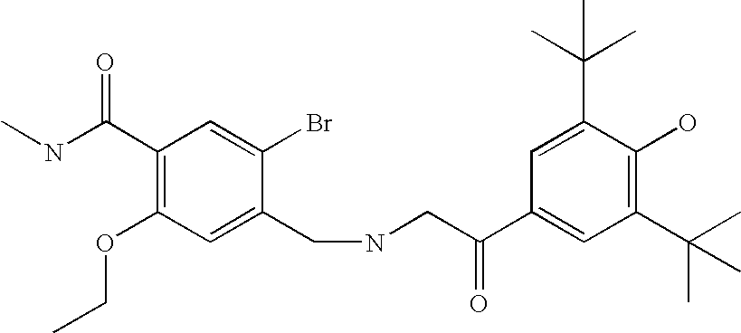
C1(C(NC)=O)=C(OCC)C=C(CNCC(C2=CC(C(C)(C)C)=C(O)C(C(C)(C)C)=C2)=O)C(Br)=C1
